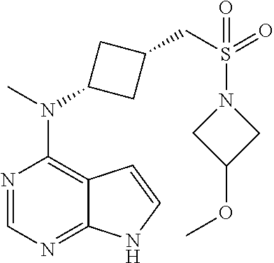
N1=CN=C2C(=C1N(C)C1CC(CS(N3CC(OC)C3)(=O)=O)C1)C=CN2
